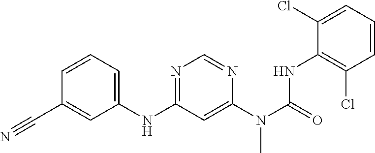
C1(NC2=NC=NC(N(C)C(NC3=C(Cl)C=CC=C3Cl)=O)=C2)=CC=CC(C#N)=C1
